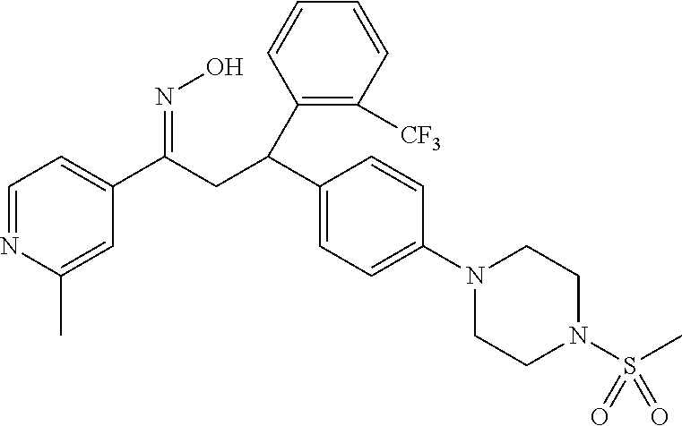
C1=NC(C)=CC(C(CC(C2=CC=C(N3CCN(S(C)(=O)=O)CC3)C=C2)C2=C([CF3])C=CC=C2)=NO)=C1
